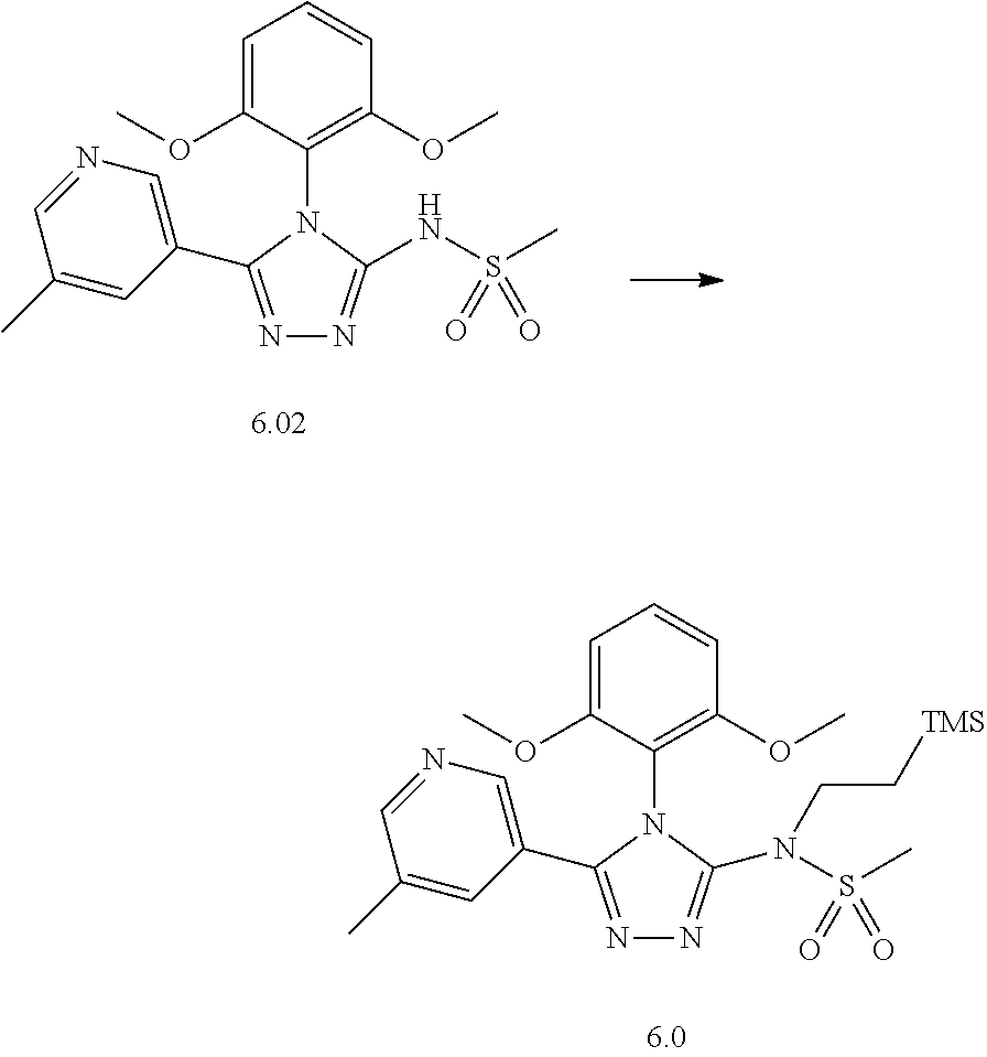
C1=C(OC)C(N2C(NS(C)(=O)=O)=NN=C2C2=CN=CC(C)=C2)=C(OC)C=C1.C1=C(OC)C(N2C(C3=CN=CC(C)=C3)=NN=C2N(S(C)(=O)=O)CC[TMS])=C(OC)C=C1
